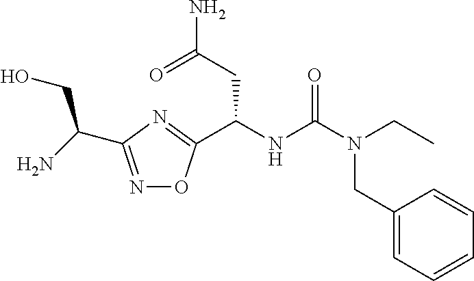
N1=C(C(N)CO)N=C(C(NC(=O)N(CC2=CC=CC=C2)CC)CC(N)=O)O1
